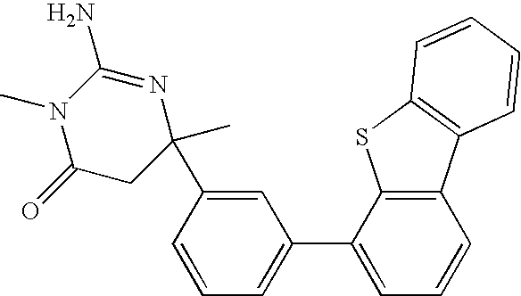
C1(=O)CC(C)(C2=CC(C3=CC=CC4=C3SC3=C4C=CC=C3)=CC=C2)N=C(N)N1C
